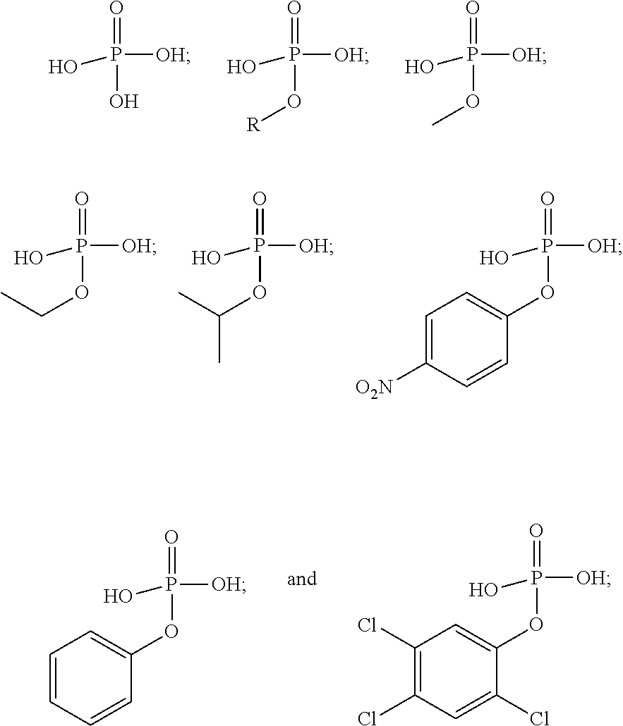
P(=O)([OH])(O)O.P(=O)([OH])(O)O[R].P(=O)([OH])(O)OC.P(=O)([OH])(O)OCC.P(=O)([OH])(O)OC(C)C.P(=O)([OH])(O)OC1=CC=C([O2N])C=C1.P(=O)([OH])(O)OC1=CC=CC=C1.P(=O)([OH])(O)OC1=CC(Cl)=C(Cl)C=C1Cl
